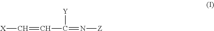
[X]C=CC(=N[Z])[Y]
